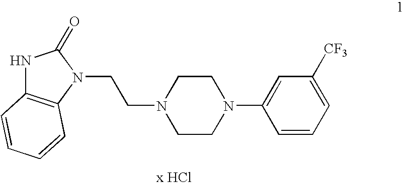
C(N1C(=O)NC2=C1C=CC=C2)CN1CCN(C2=CC([CF3])=CC=C2)CC1
